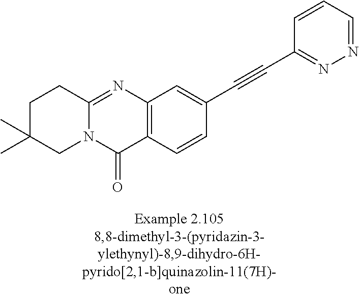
C1C(C)(C)CN2C(=NC3=C(C2=O)C=CC(C#CC2=NN=CC=C2)=C3)C1
